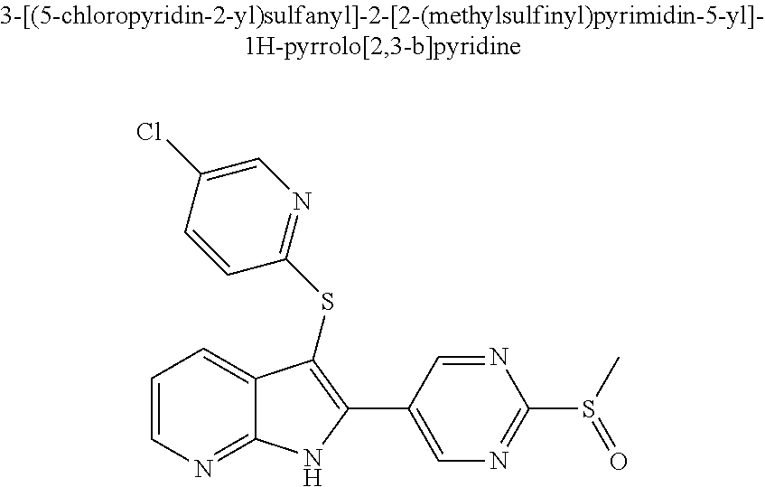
C1=CN=C2C(=C1)C(SC1=NC=C(Cl)C=C1)=C(C1=CN=C(S(C)=O)N=C1)N2
